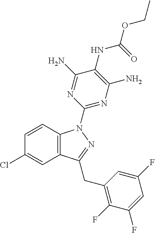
C1=CC2=C(C=C1Cl)C(CC1=C(F)C(F)=CC(F)=C1)=NN2C1=NC(N)=C(NC(OCC)=O)C(N)=N1
